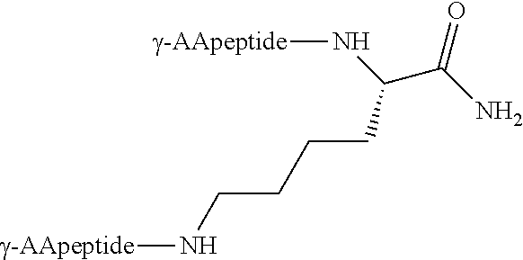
[g-AApeptide]NC(CCCCN[g-AApeptide])C(N)=O
